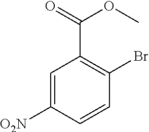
C1=C([O2N])C=CC(Br)=C1C(OC)=O
